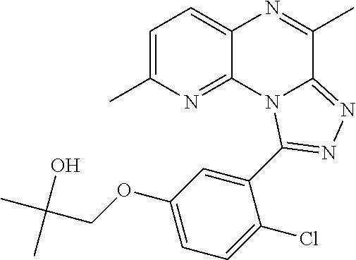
C1=C(C)N=C2C(=C1)N=C(C)C1=NN=C(C3=CC(OCC(C)(O)C)=CC=C3Cl)N21
